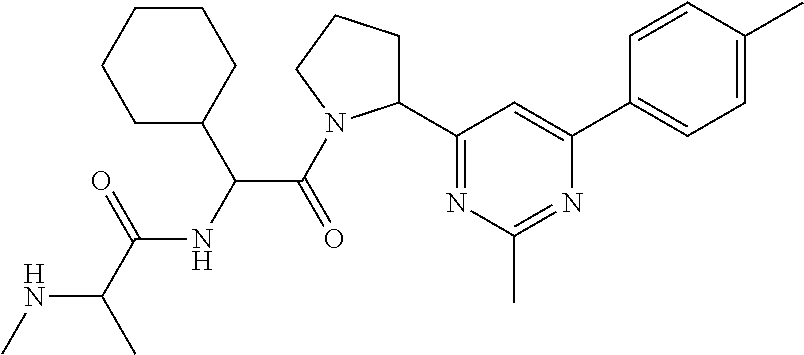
N(C(C)C(=O)NC(C(=O)N1C(C2=NC(C)=NC(C3=CC=C(C)C=C3)=C2)CCC1)C1CCCCC1)C
